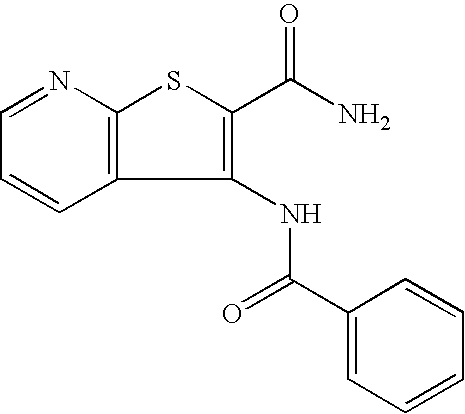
C1=NC2=C(C=C1)C(NC(C1=CC=CC=C1)=O)=C(C(=O)N)S2
